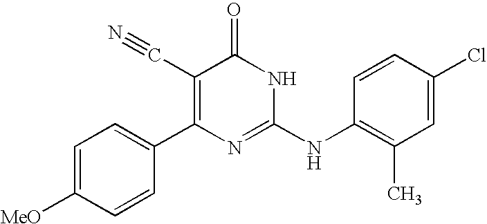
C1=CC(C2=C(C#N)C(=O)NC(NC3=C(C)C=C(Cl)C=C3)=N2)=CC=C1[MeO]
